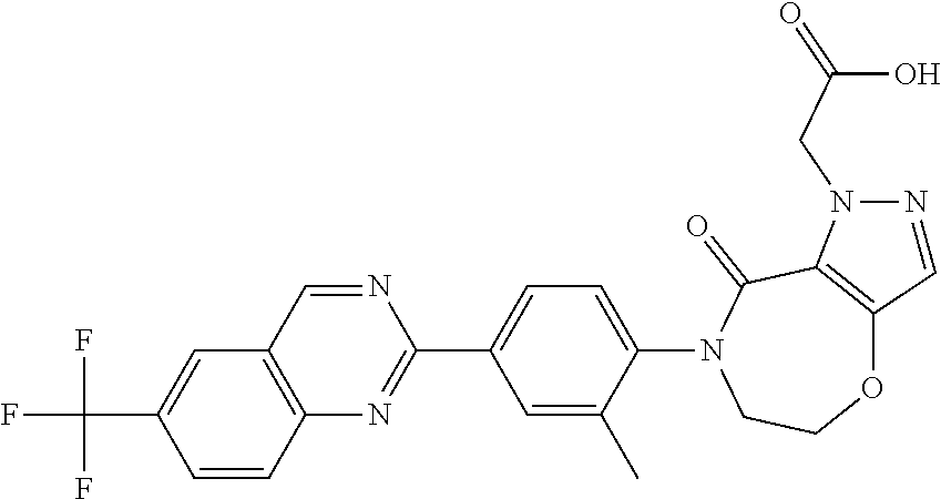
C12=C(C=NC(C3=CC=C(N4CCOC5=C(C4=O)N(CC(=O)O)N=C5)C(C)=C3)=N1)C=C(C(F)(F)F)C=C2
